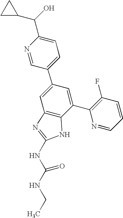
N1=CC(C2=CC3=C(C(C4=C(F)C=CC=N4)=C2)NC(NC(NCC)=O)=N3)=CC=C1C(C1CC1)O
